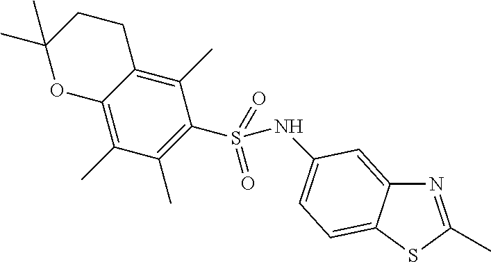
N1=C(C)SC2=CC=C(NS(C3=C(C)C(C)=C4C(=C3C)CCC(C)(C)O4)(=O)=O)C=C12
